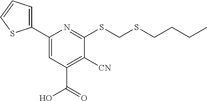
C1(C2=CC(C(O)=O)=C([CN])C(SCSCCCC)=N2)=CC=CS1
